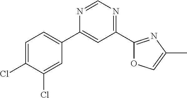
C1=C(Cl)C(Cl)=CC(C2=CC(C3=NC(C)=CO3)=NC=N2)=C1
